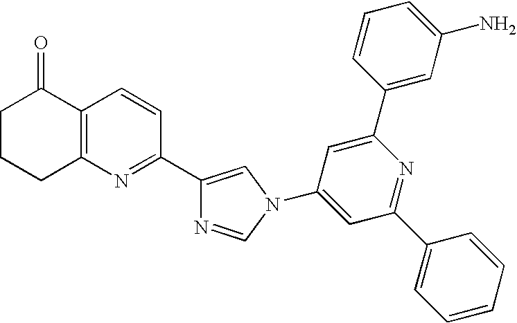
C1CCC2=C(C1=O)C=CC(C1=CN(C3=CC(C4=CC=CC=C4)=NC(C4=CC(N)=CC=C4)=C3)C=N1)=N2
